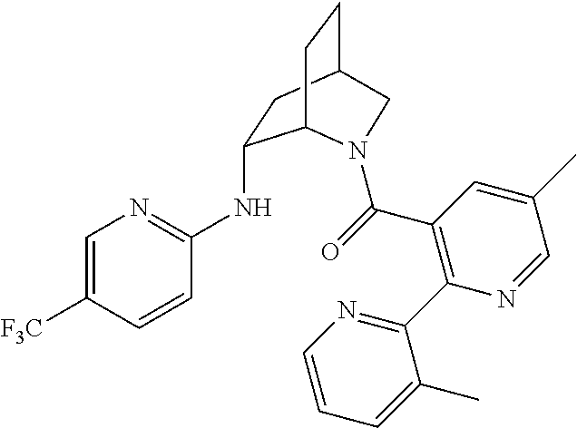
[F3C]C1=CN=C(NC2CC3CCC2N(C(=O)C2=C(C4=NC=CC=C4C)N=CC(C)=C2)C3)C=C1
